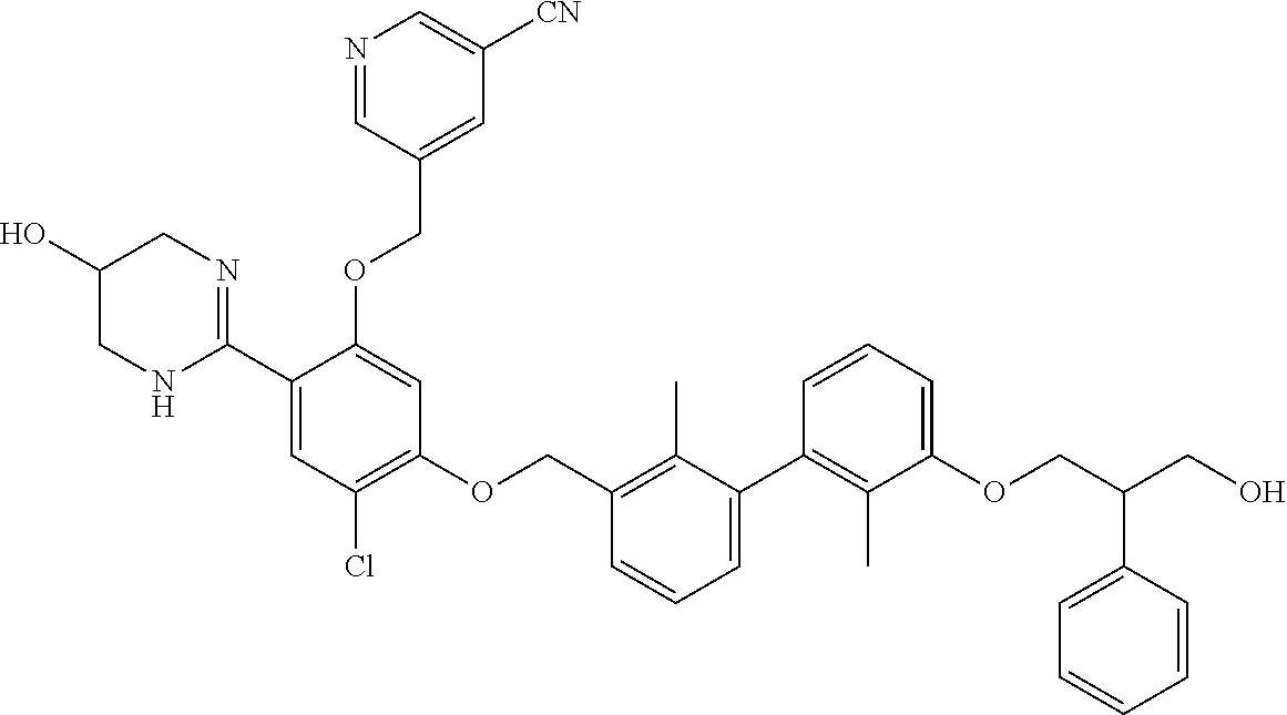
C1=CC=C(OCC(CO)C2=CC=CC=C2)C(C)=C1C1=CC=CC(COC2=C(Cl)C=C(C3=NCC(O)CN3)C(OCC3=CC([CN])=CN=C3)=C2)=C1C
